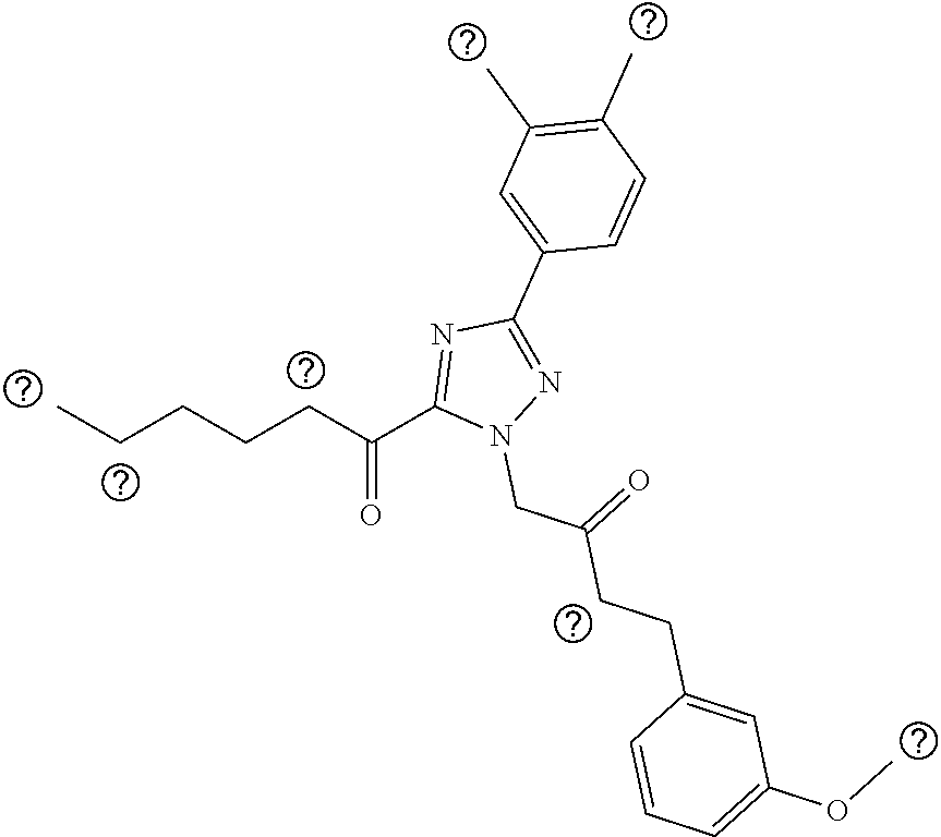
CCCCCC(C1=NC(C2=CC(C)=C(C)C=C2)=NN1CC(CCC1=CC(OC)=CC=C1)=O)=O
